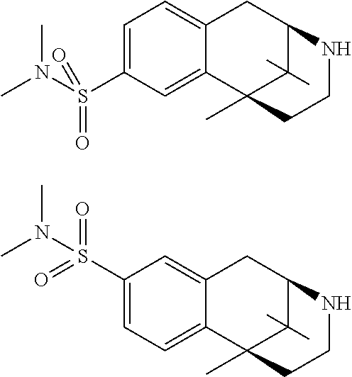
C1=C(S(N(C)C)(=O)=O)C=C2C(=C1)CC1NCCC2(C)C1(C)C.C1(S(=O)(=O)N(C)C)=CC=C2C(=C1)CC1NCCC2(C)C1(C)C
